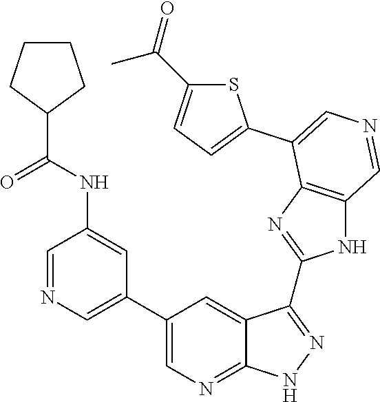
C1=NC=C(C2=CN=C3C(=C2)C(C2=NC4=C(N2)C=NC=C4C2=CC=C(C(=O)C)S2)=NN3)C=C1NC(C1CCCC1)=O
